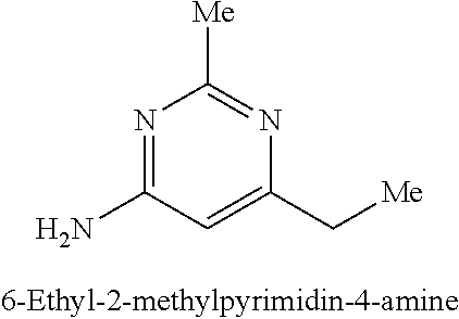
N1=C(N)C=C(C[Me])N=C1[Me]
